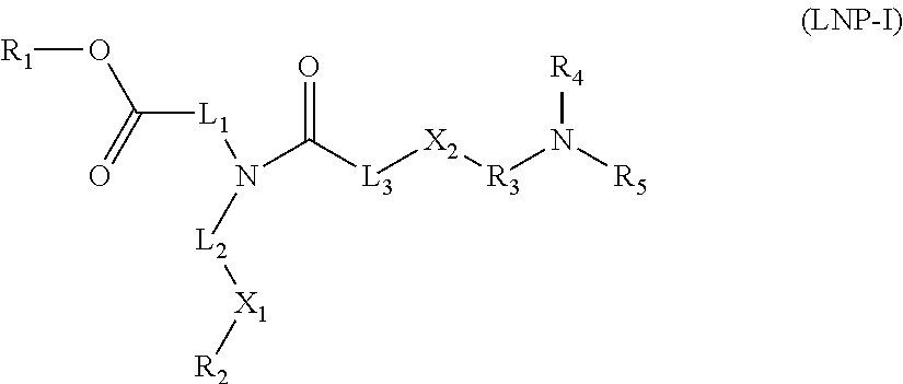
N(C([L3][X2][R3]N([R5])[R4])=O)([L1]C(O[R1])=O)[L2][X1][R2]
